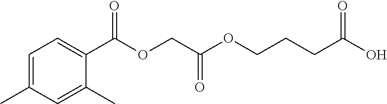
C1=C(C)C=C(C)C(C(OCC(OCCCC(O)=O)=O)=O)=C1
